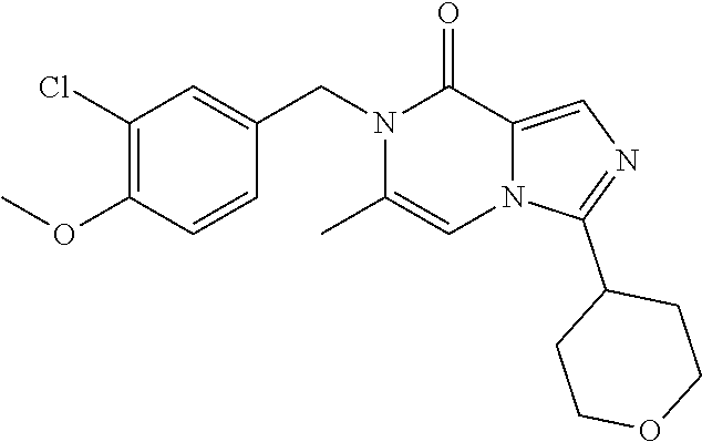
C1(Cl)=C(OC)C=CC(CN2C(C)=CN3C(=CN=C3C3CCOCC3)C2=O)=C1
